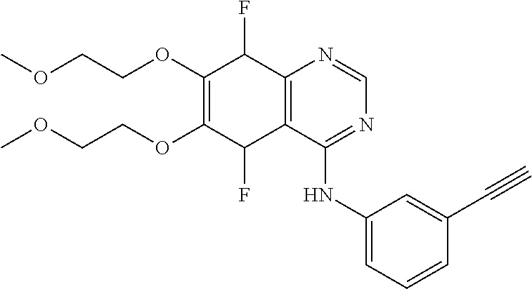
C1(OCCOC)=C(OCCOC)C(F)C2=C(C1F)N=CN=C2NC1=CC=CC(C#C)=C1
